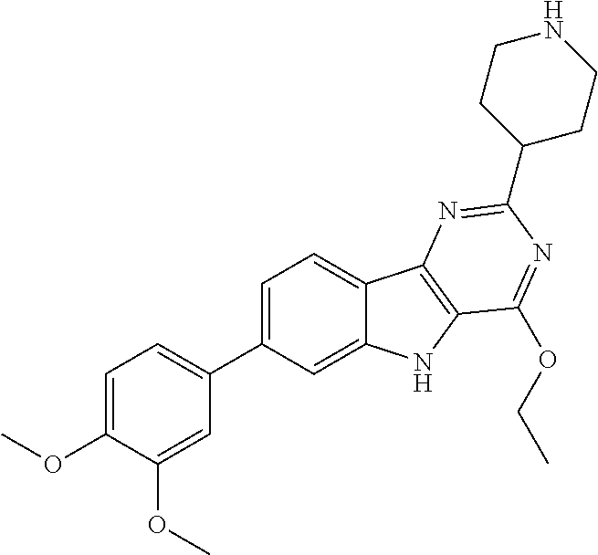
C1=C(C2=CC=C(OC)C(OC)=C2)C=C2C(=C1)C1=C(N2)C(OCC)=NC(C2CCNCC2)=N1
